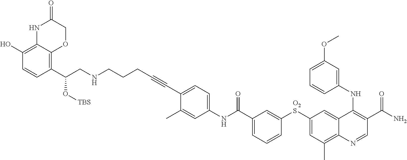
N1C2=C(O)C=CC(C(CNCCCC#CC3=CC=C(NC(C4=CC=CC([O2S]C5=CC(C)=C6C(=C5)C(NC5=CC(OC)=CC=C5)=C(C(N)=O)C=N6)=C4)=O)C=C3C)O[TBS])=C2OCC1=O
